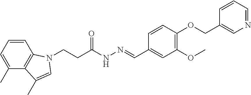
C1=CC=C(C)C2=C1N(CCC(NN=CC1=CC(OC)=C(OCC3=CN=CC=C3)C=C1)=O)C=C2C
